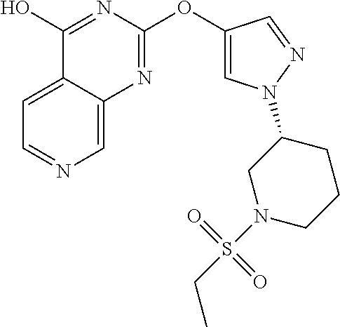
C1=C2C(=CN=C1)N=C(OC1=CN(C3CN(S(CC)(=O)=O)CCC3)N=C1)N=C2O
